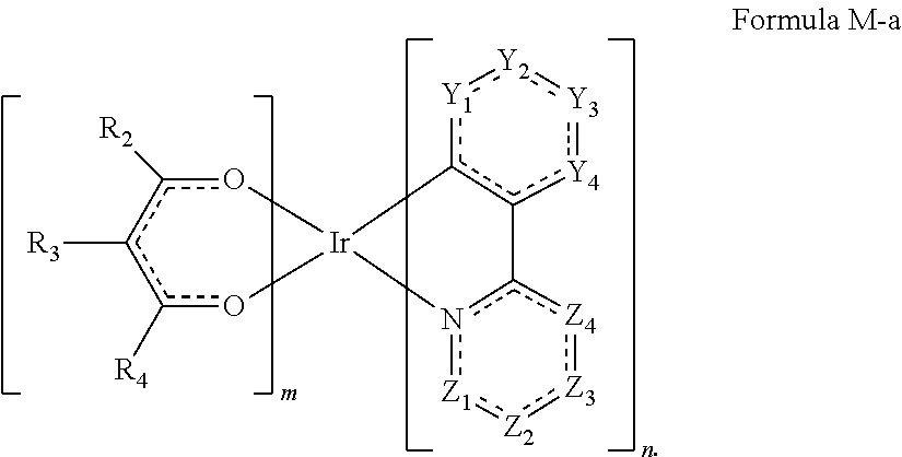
c1([R4])o[Ir]2(oc([R2])c1[R3])n1c([Z4]:[Z3]:[Z2]:[Z1]1)-c1c2[Y1]:[Y2]:[Y3]:[Y4]1
